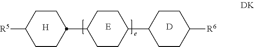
C1([R5])CCC(C2CCC(C3CCC([R6])CC3)CC2)CC1.[H].[D]
